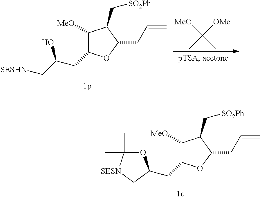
[MeO]C(C)([OMe])C.C1([MeO])C(CC(C[SESHN])O)OC(CC=C)C1C[SO2Ph].C1([MeO])C(CC2OC(C)(C)[SESN]C2)OC(CC=C)C1C[SO2Ph]
